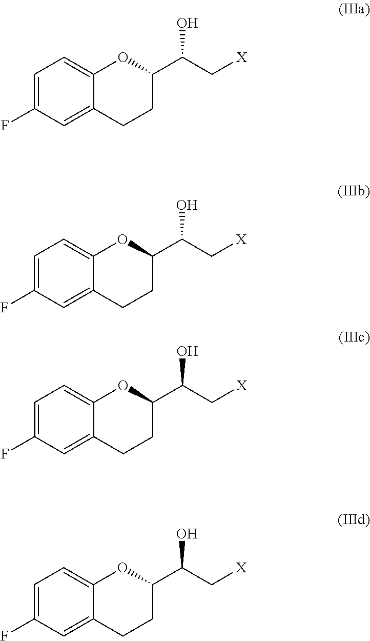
C1=C(F)C=C2C(=C1)OC(C(C[X])O)CC2.C1=C(F)C=C2C(=C1)OC(C(C[X])O)CC2.C1=C(F)C=C2C(=C1)OC(C(C[X])O)CC2.C1=C(F)C=C2C(=C1)OC(C(C[X])O)CC2
